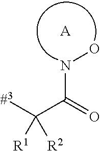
[#3]C(C(=O)NO)([R1])[R2].[A]
